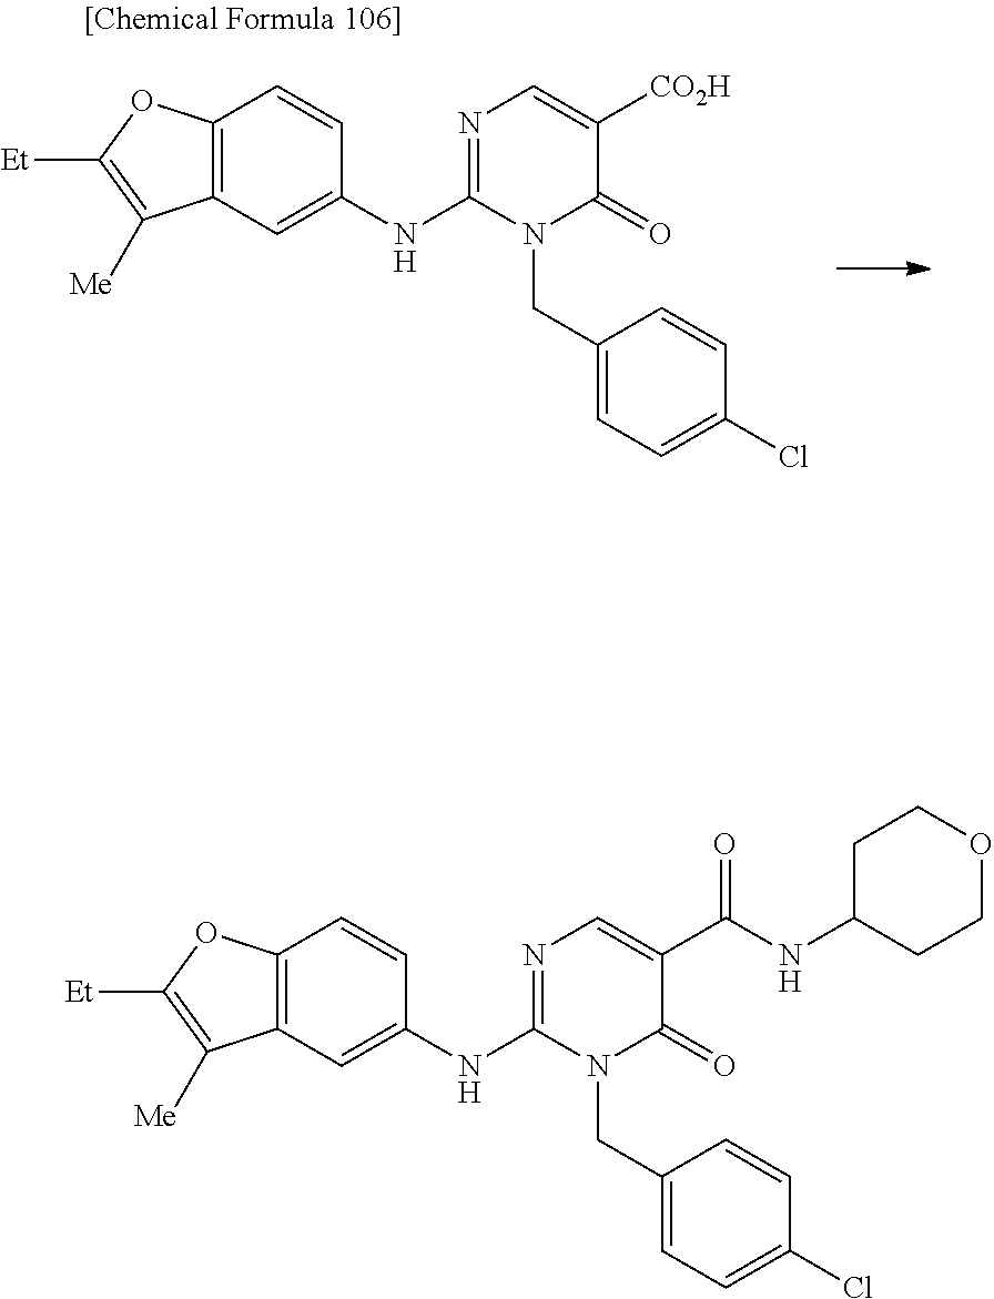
N1=C(NC2=CC3=C(C=C2)OC([Et])=C3[Me])N(CC2=CC=C(Cl)C=C2)C(=O)C([CO2H])=C1.N1=C(NC2=CC3=C(C=C2)OC([Et])=C3[Me])N(CC2=CC=C(Cl)C=C2)C(=O)C(C(NC2CCOCC2)=O)=C1
